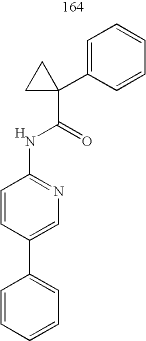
C1=CC=CC=C1C1=CN=C(NC(=O)C2(C3=CC=CC=C3)CC2)C=C1.[H]
